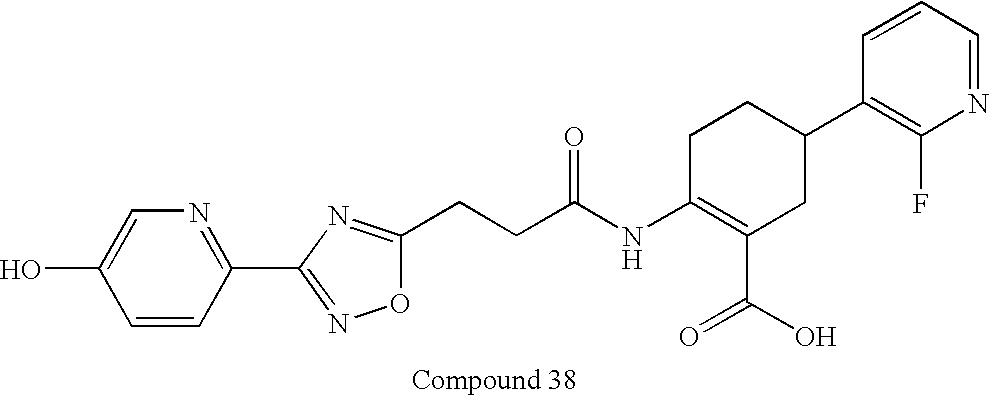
C1=CC(C2=NOC(CCC(NC3=C(C(=O)O)CC(C4=C(F)N=CC=C4)CC3)=O)=N2)=NC=C1O
